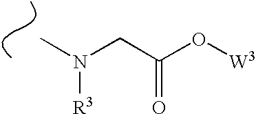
CN(CC(O[W3])=O)[R3]
